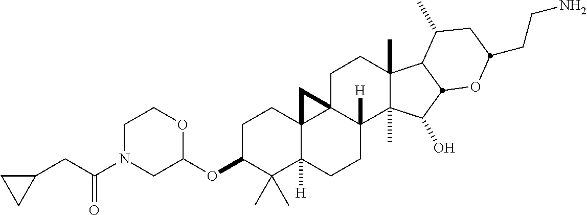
C(C(N1CC(OC2C(C)(C)C3([H])C4(CC2)C2(CCC5(C)C(C)(C(O)C6C5C(C)CC(CCN)O6)C2([H])CC3)C4)OCC1)=O)C1CC1
